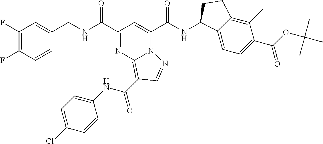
C1(F)=C(F)C=CC(CNC(C2=NC3=C(C(NC4=CC=C(Cl)C=C4)=O)C=NN3C(C(NC3C4=CC=C(C(OC(C)(C)C)=O)C(C)=C4CC3)=O)=C2)=O)=C1
